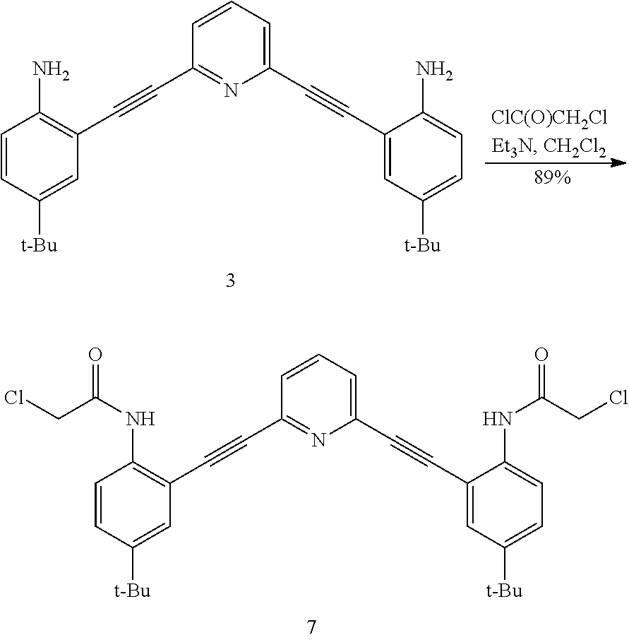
C1=CC=C(C#CC2=CC([t-Bu])=CC=C2N)N=C1C#CC1=C(N)C=CC([t-Bu])=C1.C1=C(C#CC2=CC([t-Bu])=CC=C2NC(CCl)=O)N=C(C#CC2=C(NC(=O)CCl)C=CC([t-Bu])=C2)C=C1
